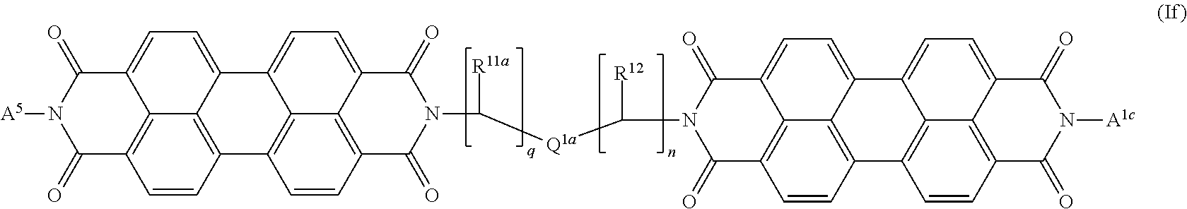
C1=CC2=C3C(=CC=C4C(=O)N([A5])C(=O)C1=C34)C1=CC=C3C4=C(C=CC2=C41)C(=O)N(C([R11a])[Q1a]C(N1C(=O)C2=C4C5=C(C6=C7C(=CC=C8C(=O)N([A1c])C(=O)C(=C78)C=C6)C5=CC=C4C1=O)C=C2)[R12])C3=O
